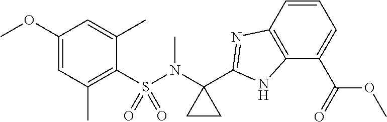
C1(S(N(C2(C3=NC4=C(N3)C(C(=O)OC)=CC=C4)CC2)C)(=O)=O)=C(C)C=C(OC)C=C1C
